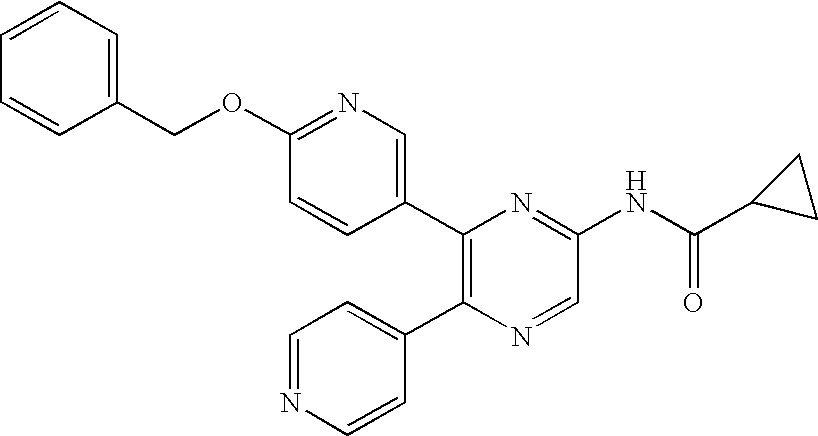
C1(C2=C(C3=CC=NC=C3)N=CC(NC(C3CC3)=O)=N2)=CN=C(OCC2=CC=CC=C2)C=C1
